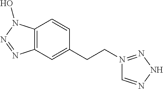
C12=C(C=C(CCN3=NNN=C3)C=C1)N=NN2O
